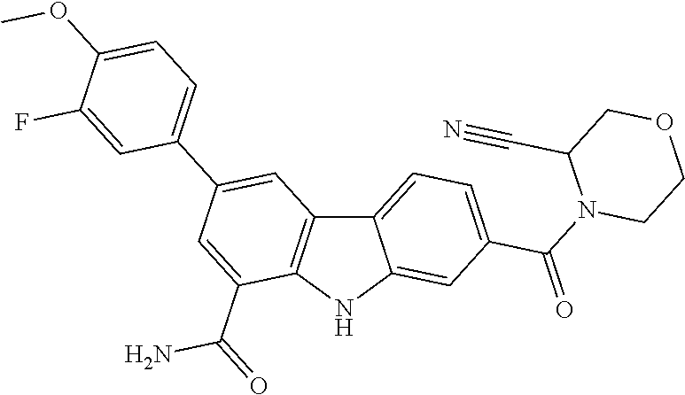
C12=CC=C(C(N3CCOCC3C#N)=O)C=C1NC1=C2C=C(C2=CC=C(OC)C(F)=C2)C=C1C(=O)N
